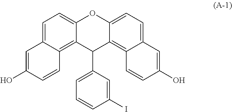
C1=C2C(=C3C(=C1)OC1=CC=C4C(=C1C3C1=CC=CC(I)=C1)C=CC(O)=C4)C=CC(O)=C2
